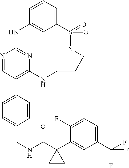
C12=CC=CC(=C1)NC1=NC(=C(C3=CC=C(CNC(C4(C5=CC(C(F)(F)F)=CC=C5F)CC4)=O)C=C3)C=N1)NCCCNS2(=O)=O
